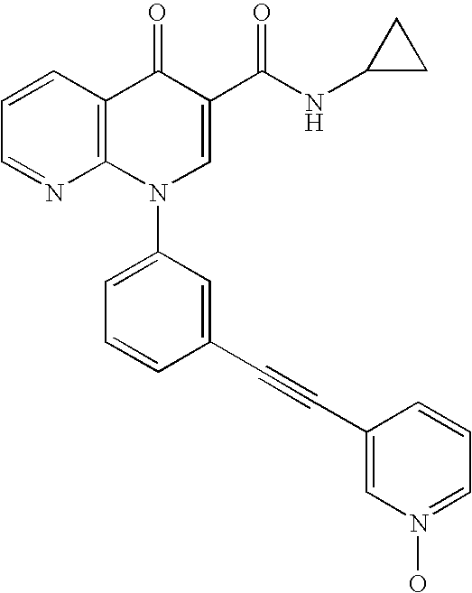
C1=CC2=C(N=C1)N(C1=CC=CC(C#CC3=CN(O)=CC=C3)=C1)C=C(C(NC1CC1)=O)C2=O
